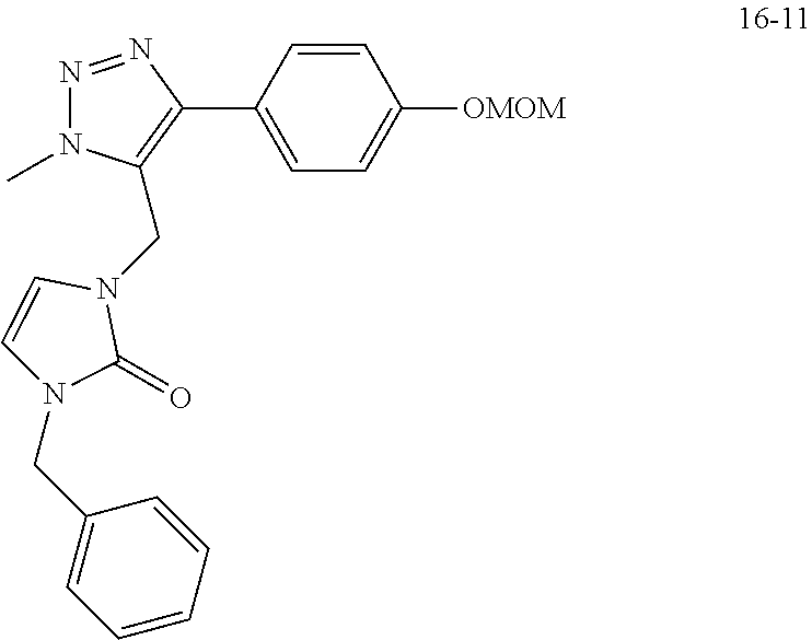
N1=NC(C2=CC=C([OMOM])C=C2)=C(CN2C=CN(CC3=CC=CC=C3)C2=O)N1C
